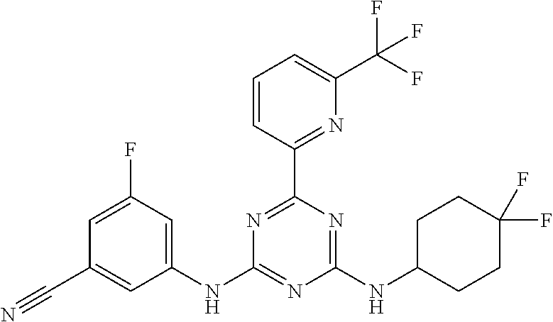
C1=C(F)C=C(NC2=NC(NC3CCC(F)(F)CC3)=NC(C3=NC(C(F)(F)F)=CC=C3)=N2)C=C1C#N
